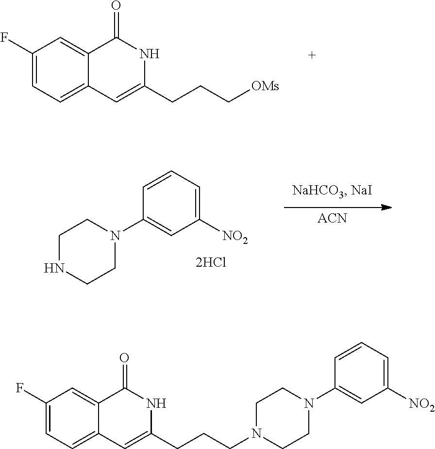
C1(F)=CC=C2C(=C1)C(=O)NC(CCC[OMs])=C2.C1(F)=CC=C2C(=C1)C(=O)NC(CCCN1CCN(C3=CC([NO2])=CC=C3)CC1)=C2.C1([NO2])=CC=CC(N2CCNCC2)=C1.[ACN]
